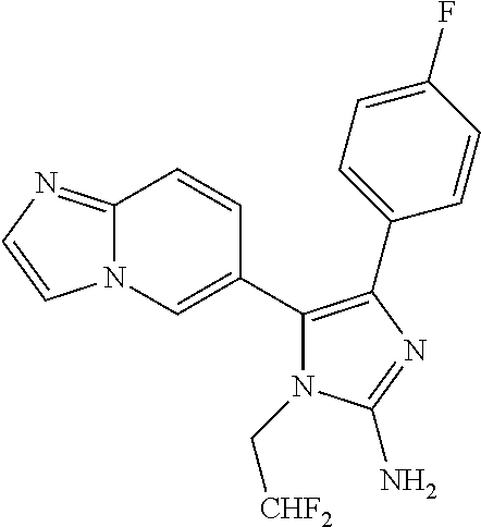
C12=NC=CN1C=C(C1=C(C3=CC=C(F)C=C3)N=C(N)N1C[CHF2])C=C2
